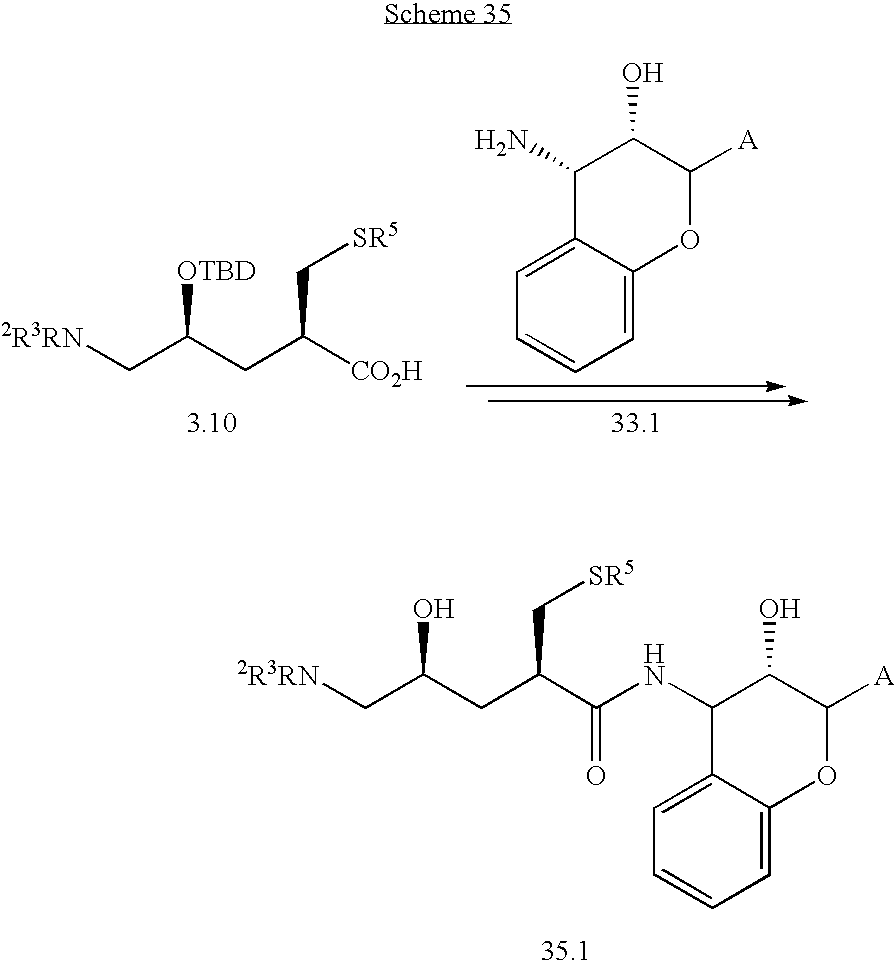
C1=C2C(=CC=C1)C(N)C(O)C([A])O2.C(C(CC([CO2H])C[SR5])[OTBD])[2R3RN].C(C(CC(C(=O)NC1C2=CC=CC=C2OC([A])C1O)C[SR5])O)[2R3RN]
